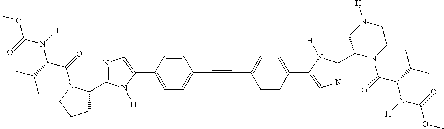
C1=C(C2=CN=C(C3CCCN3C(=O)C(C(C)C)N(C(OC)=O)[H])N2[H])C=CC(C#CC2=CC=C(C3=CN=C(C4N(C(=O)C(C(C)C)N(C(OC)=O)[H])CCN([H])C4)N3[H])C=C2)=C1
